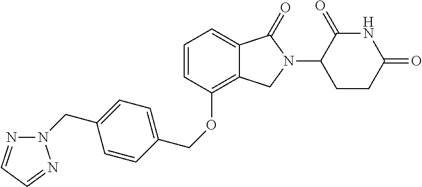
C1=C2C(=C(OCC3=CC=C(CN4N=CC=N4)C=C3)C=C1)CN(C1CCC(=O)NC1=O)C2=O
